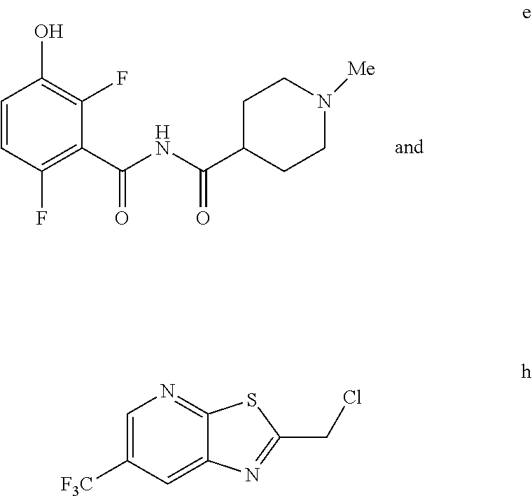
OC1=C(F)C(C(NC(C2CCN([Me])CC2)=O)=O)=C(F)C=C1.C1=C([F3C])C=C2C(=N1)SC(CCl)=N2
